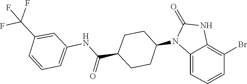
C1(=O)NC2=C(Br)C=CC=C2N1C1CCC(C(NC2=CC=CC(C(F)(F)F)=C2)=O)CC1
